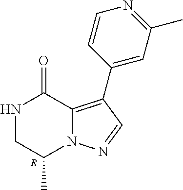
N1CC(C)N2C(=C(C3=CC(C)=NC=C3)C=N2)C1=O.[R]
